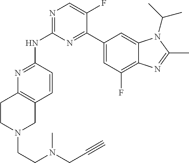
N1=C(NC2=NC=C(F)C(C3=CC(F)=C4C(=C3)N(C(C)C)C(C)=N4)=N2)C=CC2=C1CCN(CCN(CC#C)C)C2
